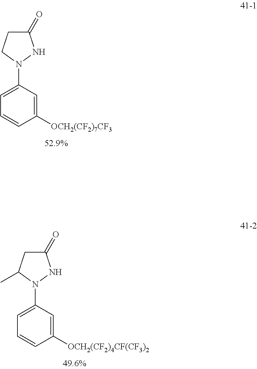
C1(=O)CCN(C2=CC=CC([OCH2(CF2)7CF3])=C2)N1.C1(=O)CC(C)N(C2=CC=CC([OCH2(CF2)4CF(CF3)2])=C2)N1
